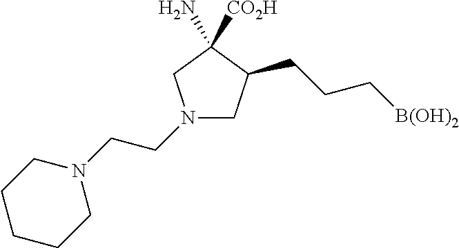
N1(CCN2CCCCC2)CC(CCC[B(OH)2])C(N)([CO2H])C1
